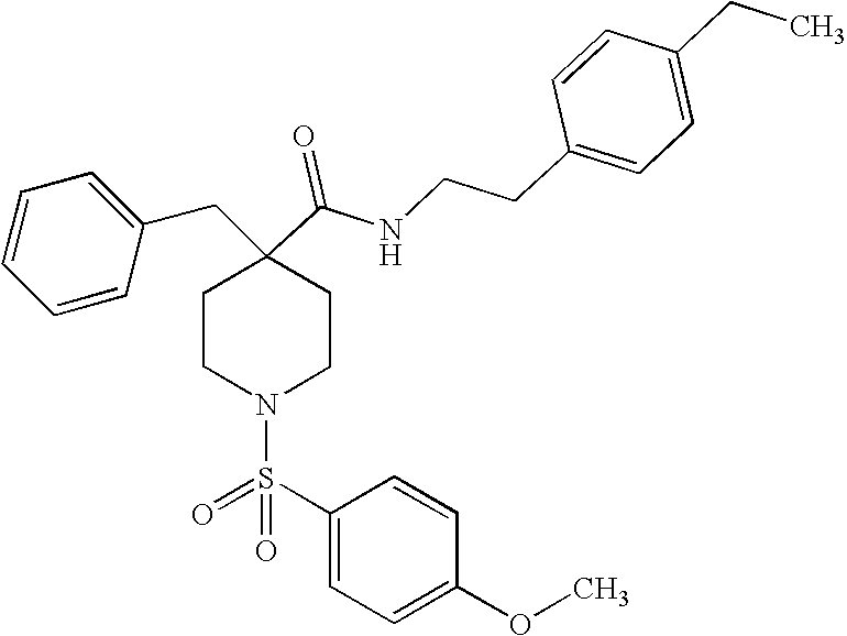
C1=CC=CC(CC2(C(=O)NCCC3=CC=C(CC)C=C3)CCN(S(C3=CC=C(OC)C=C3)(=O)=O)CC2)=C1
